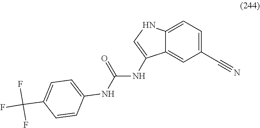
C1=C(C#N)C=C2C(=C1)NC=C2NC(NC1=CC=C(C(F)(F)F)C=C1)=O
